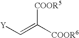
[Y]C=C([COOR6])[COOR5]
